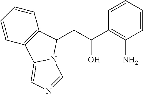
C1=CC2=C(C=C1)C(CC(C1=C(N)C=CC=C1)O)N1C2=CN=C1
